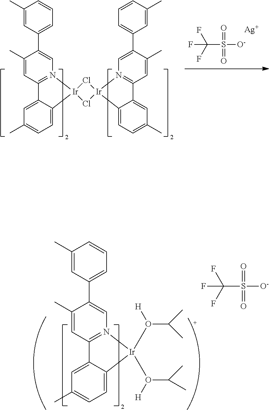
C1(C)=CC2=N(C=C1C1=CC=CC(C)=C1)[Ir](O([H])C(C)C)(O([H])C(C)C)C1=CC=C(C)C=C21.FC(F)(F)S([O-])(=O)=O.C1(C)=CC2=N(C=C1C1=CC=CC(C)=C1)[Ir]1(C3=CC=C(C)C=C23)Cl[Ir]2(N3=C(C=C(C)C(C4=CC=CC(C)=C4)=C3)C3=CC(C)=CC=C32)Cl1.FC(F)(F)S([O-])(=O)=O.[Ag]
